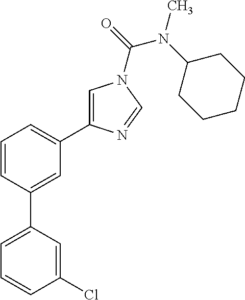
C1=C(C2=CC(C3=CN(C(=O)N(C4CCCCC4)C)C=N3)=CC=C2)C=C(Cl)C=C1
